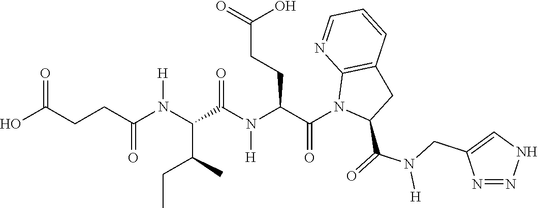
C(CC(N(C(C(C)CC)C(N(C(C(N1C(C(=O)N(CC2=CNN=N2)[H])CC2=C1N=CC=C2)=O)CCC(=O)O)[H])=O)[H])=O)C(O)=O
